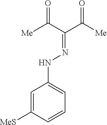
[Me]C(C(=NNC1=CC=CC([MeS])=C1)C(=O)[Me])=O
